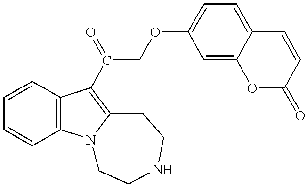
C1=CC2=C(C=C1)C(C(COC1=CC=C3C(=C1)OC(=O)C=C3)=O)=C1N2CCNCC1
